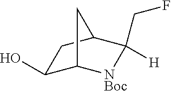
C1(O)C2[NBoc]C(CF)([H])C(C1)C2
